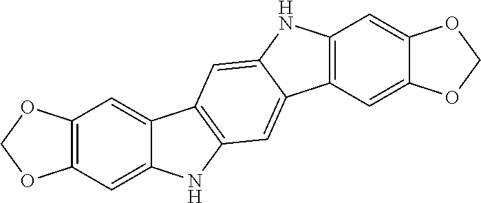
C12=C(C=C3C(=C1)C1=C(N3)C=C3C(=C1)NC1=C3C=C3C(=C1)OCO3)OCO2
